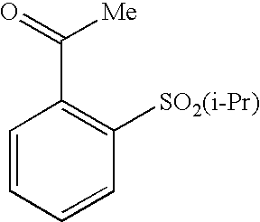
C1=CC=CC([SO2(i-Pr)])=C1C(=O)[Me]
